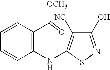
C1(O)=NSC(NC2=C(C(=O)[OCH3])C=CC=C2)=C1[NC]
